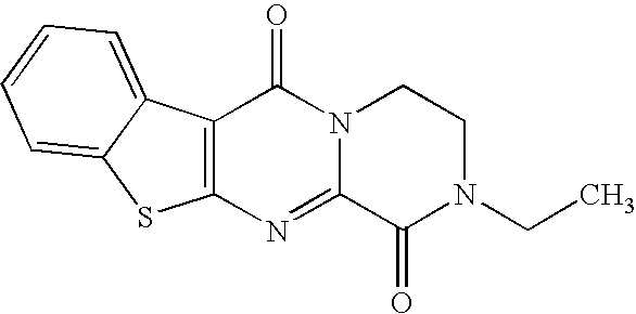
C12=C(N=C3N(C1=O)CCN(CC)C3=O)SC1=CC=CC=C21
